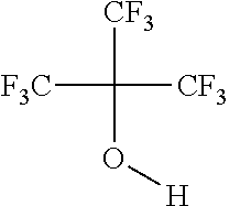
[CF3]C(O[H])([CF3])[F3C]
